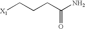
[X1]CCCC(N)=O
